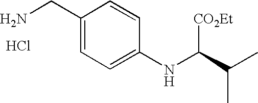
C1(CN)=CC=C(NC(C(C)C)[CO2Et])C=C1.Cl
